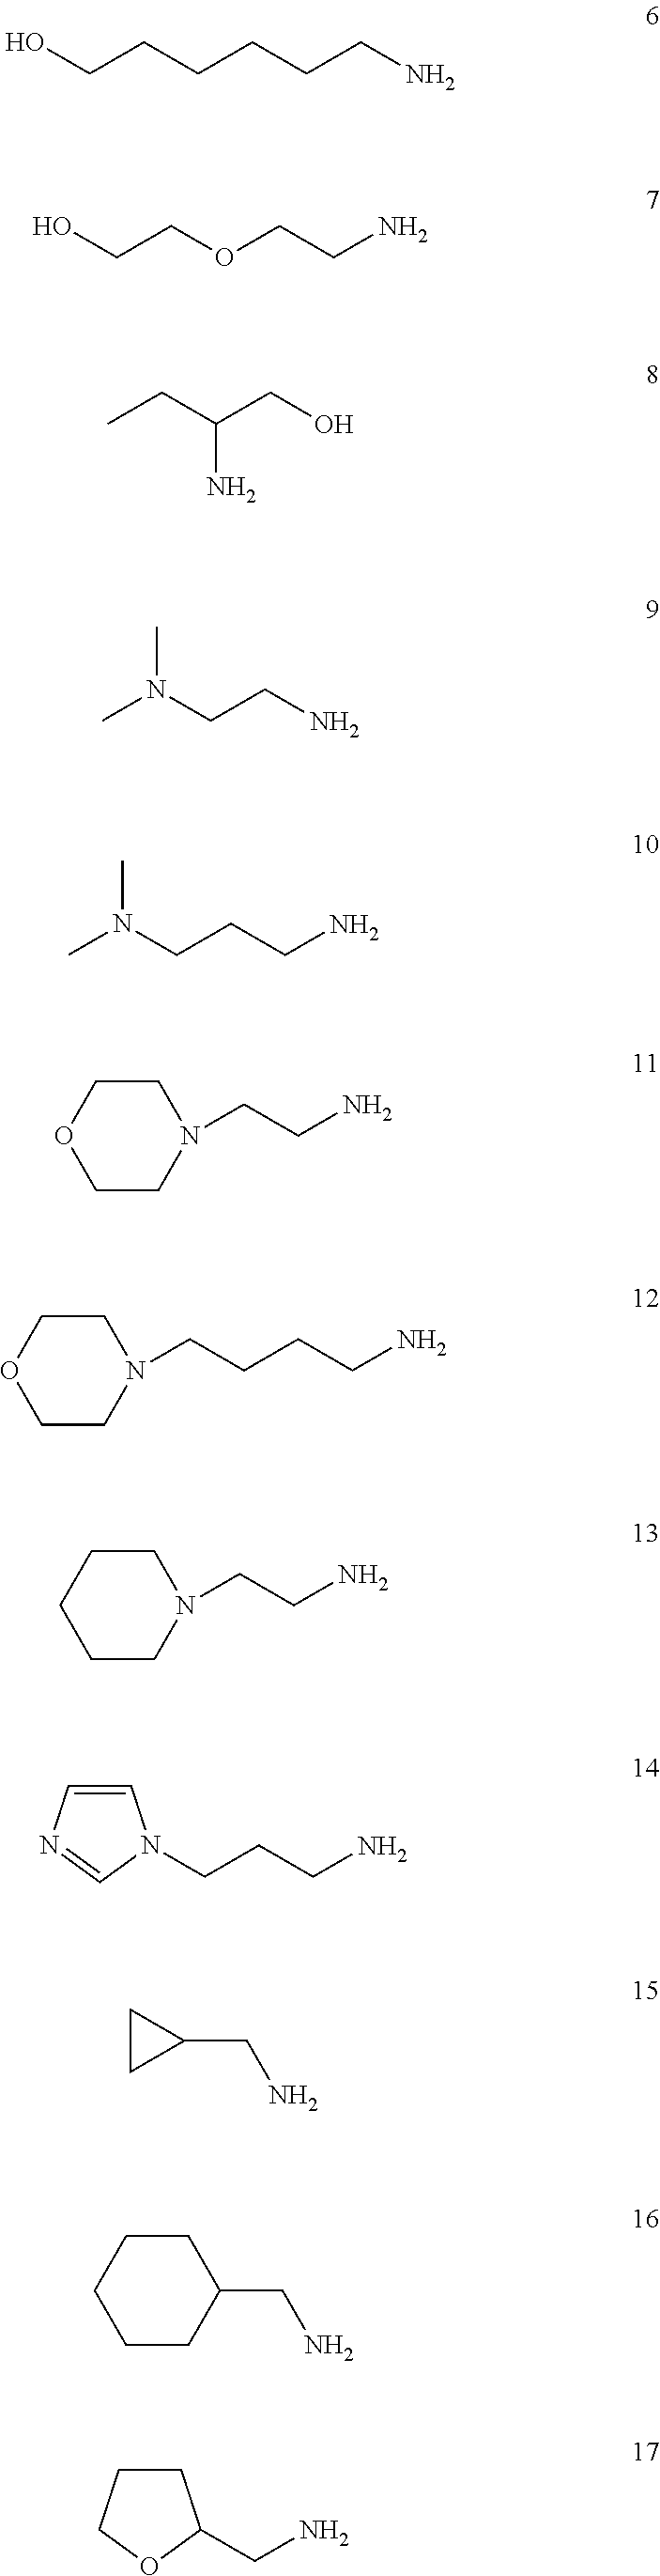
OCCCCCCN.OCCOCCN.CCC(CO)N.CN(CCN)C.CN(CCCN)C.C1CN(CCN)CCO1.C1CN(CCCCN)CCO1.C1CN(CCN)CCC1.C1=CN=CN1CCCN.C1CC1CN.C1CC(CN)CCC1.C1CCOC1CN
